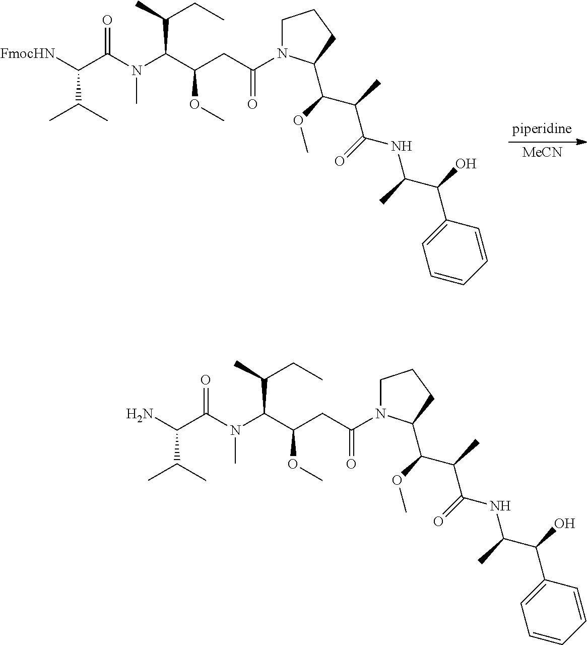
[MeCN].C1N(C(CC(C(N(C(C([FmocHN])C(C)C)=O)C)C(C)CC)OC)=O)C(C(OC)C(C)C(=O)NC(C(C2=CC=CC=C2)O)C)CC1.C1N(C(CC(C(N(C(C(N)C(C)C)=O)C)C(C)CC)OC)=O)C(C(OC)C(C)C(=O)NC(C(C2=CC=CC=C2)O)C)CC1
